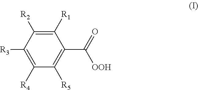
C1([R1])=C([R2])C([R3])=C([R4])C([R5])=C1C(=O)[OOH]
